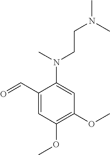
C1(C=O)=CC(OC)=C(OC)C=C1N(CCN(C)C)C
